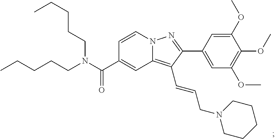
N12C(=C(C=CCN3CCCCC3)C(C3=CC(OC)=C(OC)C(OC)=C3)=N1)C=C(C(N(CCCCC)CCCCC)=O)C=C2
